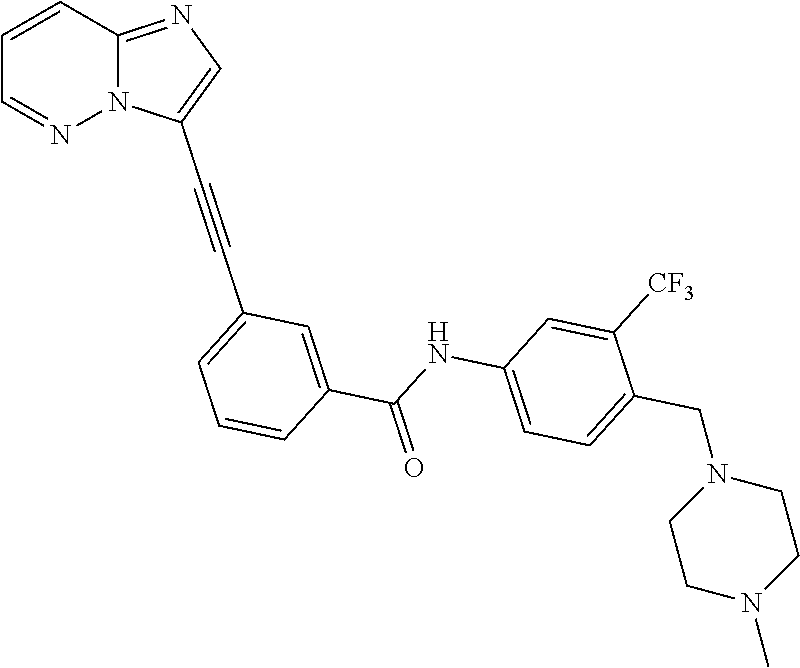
C1=CC2=NC=C(C#CC3=CC=CC(C(NC4=CC=C(CN5CCN(C)CC5)C([CF3])=C4)=O)=C3)N2N=C1
